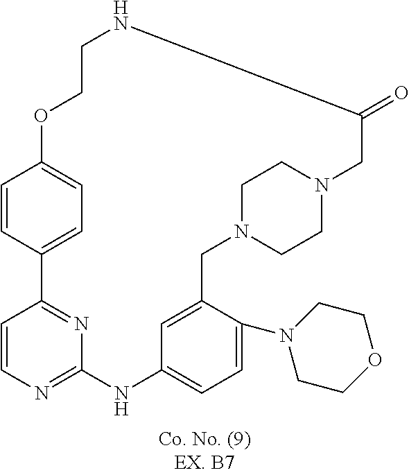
C1=CC2=NC(=N1)NC1=CC=C(N3CCOCC3)C(=C1)CN1CCN(CC1)CC(=O)NCCOC1=CC=C2C=C1
